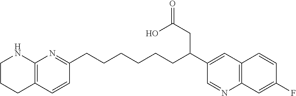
C1CCC2=C(N1)N=C(CCCCCCC(C1=CC3=C(N=C1)C=C(F)C=C3)CC(=O)O)C=C2
